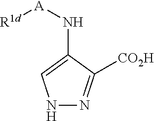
N1N=C([CO2H])C(N[A][R1d])=C1
